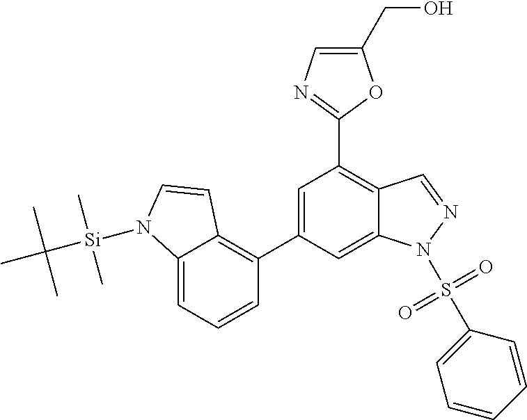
C1(CO)=CN=C(C2=C3C(=CC(C4=C5C(=CC=C4)N([Si](C(C)(C)C)(C)C)C=C5)=C2)N(S(C2=CC=CC=C2)(=O)=O)N=C3)O1
